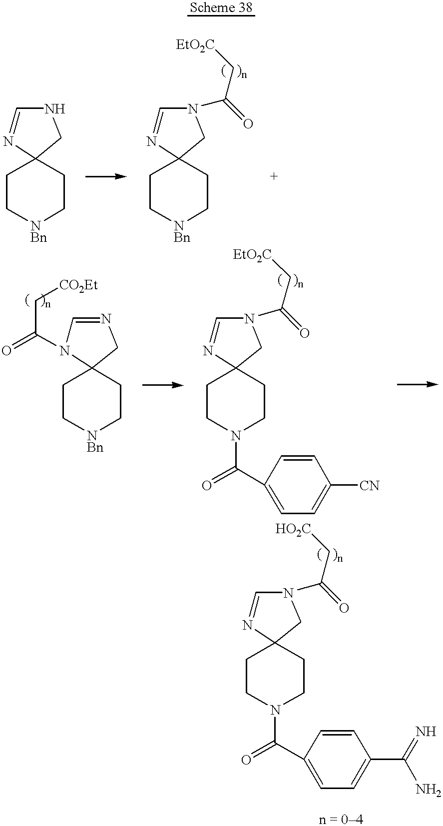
C1C[NBn]CCC12N=CNC2.C1C[NBn]CCC12N=CN(C(C[EtO2C])=O)C2.C1C[NBn]CCC12N(C(C[CO2Et])=O)C=NC2.C1CN(C(=O)C2=CC=C([CN])C=C2)CCC12N=CN(C(C[EtO2C])=O)C2.C1CN(C(=O)C2=CC=C(C(=N)N)C=C2)CCC12N=CN(C(C[HO2C])=O)C2
